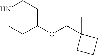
N1CCC(OCC2(C)CCC2)CC1
